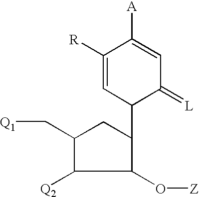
C1([Q2])C(C[Q1])CC(C2C(=[L])C=C([A])C([R])=C2)C1O[Z]
